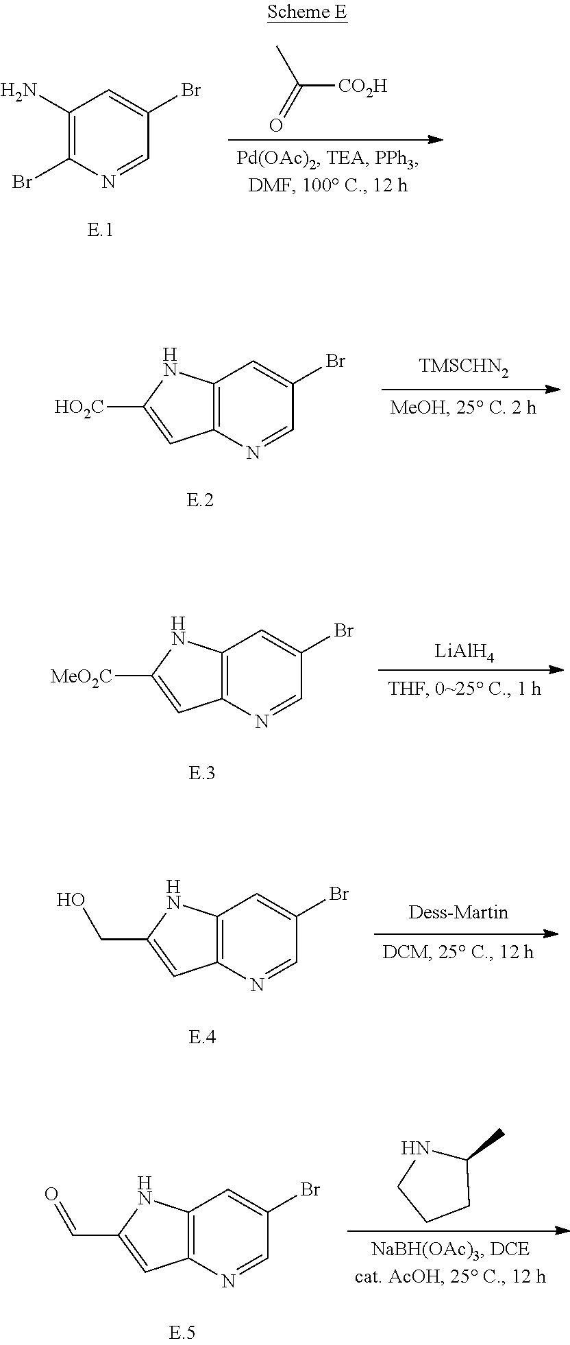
C1(N)=C(Br)N=CC(Br)=C1.CC(=O)[CO2H].C12=C(N=CC(Br)=C1)C=C(CO)N2.C12=C(N=CC(Br)=C1)C=C(C=O)N2.C1(C)NCCC1.C12=C(N=CC(Br)=C1)C=C([HO2C])N2.C12=C(N=CC(Br)=C1)C=C([MeO2C])N2.[LiAlH4]
